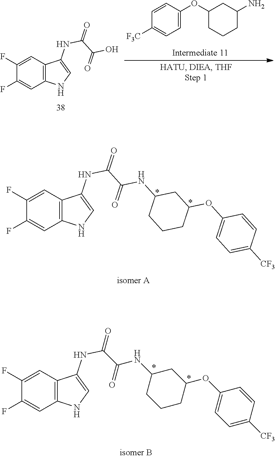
C1(OC2=CC=C([F3C])C=C2)CCCC(N)C1.C1(F)=CC2=C(C=C1F)C(NC(C(O)=O)=O)=CN2.C1=C([CF3])C=CC(OC2CC(NC(C(NC3=CNC4=C3C=C(F)C(F)=C4)=O)=O)CCC2)=C1.C1=C([CF3])C=CC(OC2CC(NC(C(NC3=CNC4=C3C=C(F)C(F)=C4)=O)=O)CCC2)=C1
